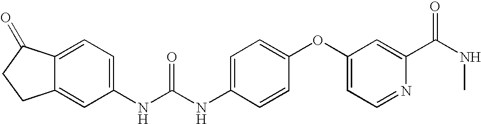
C12=CC(NC(NC3=CC=C(OC4=CC=NC(C(NC)=O)=C4)C=C3)=O)=CC=C1C(=O)CC2
